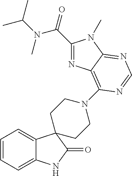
C1=CC=C2C(=C1)C1(C(=O)N2)CCN(C2=C3C(=NC=N2)N(C)C(C(N(C(C)C)C)=O)=N3)CC1
